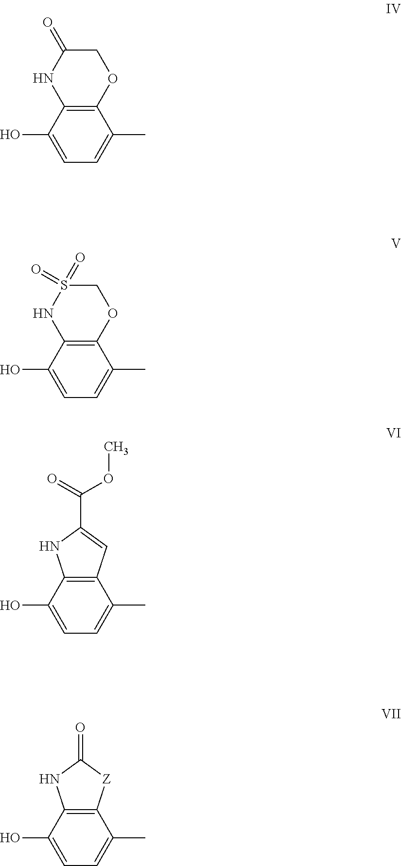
C12=C(C(O)=CC=C1C)NC(=O)CO2.C12=C(C(O)=CC=C1C)NS(=O)(=O)CO2.C12=C(C(O)=CC=C1C)NC(C(=O)OC)=C2.C12=C(C(O)=CC=C1C)NC(=O)[Z]2
